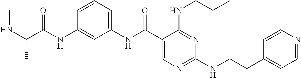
C1(NC(C2=CN=C(NCCC3=CC=NC=C3)N=C2NCCC)=O)=CC=CC(NC(=O)C(NC)C)=C1
